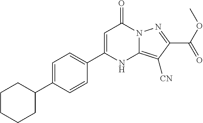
C1=C(C2=CC=C(C3CCCCC3)C=C2)NC2=C([CN])C(C(OC)=O)=NN2C1=O
